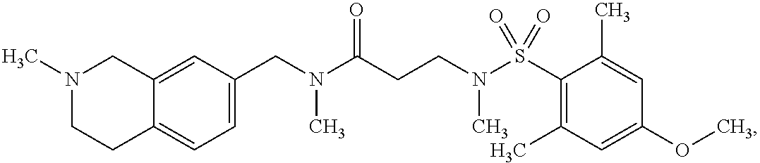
C(N(C(CCN(S(C1=C(C)C=C(OC)C=C1C)(=O)=O)C)=O)C)C1=CC=C2C(=C1)CN(C)CC2
